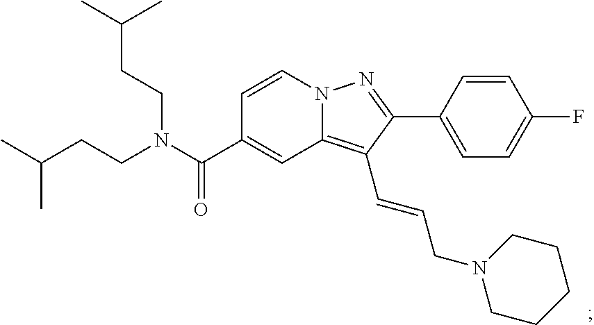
N12C(=C(C=CCN3CCCCC3)C(C3=CC=C(F)C=C3)=N1)C=C(C(N(CCC(C)C)CCC(C)C)=O)C=C2
